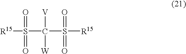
[R15]S(C(S([R15])(=O)=O)([V])[W])(=O)=O
